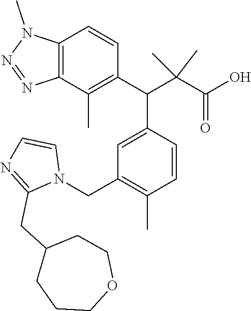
C1=C(C(C(C(O)=O)(C)C)C2=C(C)C3=C(C=C2)N(C)N=N3)C=CC(C)=C1CN1C=CN=C1CC1CCCOCC1
